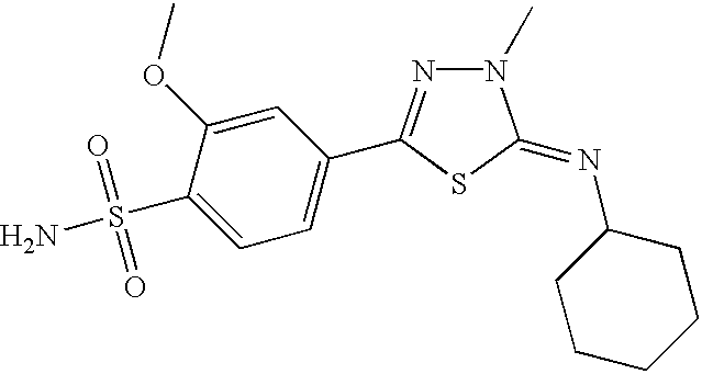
C1=C(S(N)(=O)=O)C(OC)=CC(C2=NN(C)C(=NC3CCCCC3)S2)=C1
